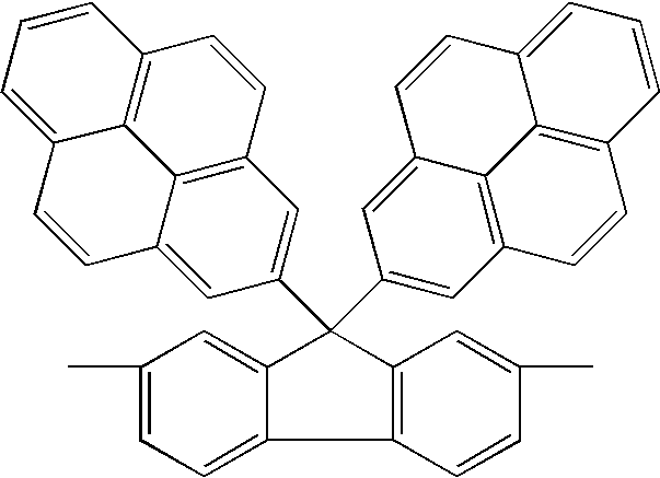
C1(C)=CC=C2C(=C1)C(C1=CC3=C4C(=C1)C=CC1=CC=CC(=C41)C=C3)(C1=CC3=C4C(=C1)C=CC1=CC=CC(=C41)C=C3)C1=C2C=CC(C)=C1
